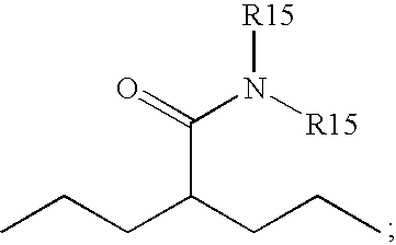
C(C(CCC)CCC)(=O)N([R15])[R15]
